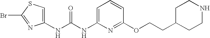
N(C(NC1=CC=CC(OCCC2CCNCC2)=N1)=O)C1=CSC(Br)=N1
